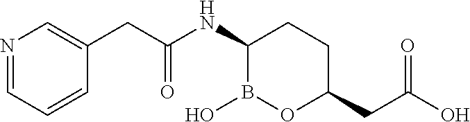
N1=CC=CC(CC(NC2B(O)OC(CC(O)=O)CC2)=O)=C1
